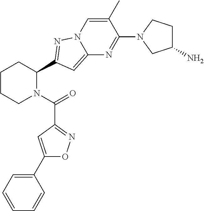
C1CCN(C(=O)C2=NOC(C3=CC=CC=C3)=C2)C(C2=NN3C(=C2)N=C(N2CC(N)CC2)C(C)=C3)C1
